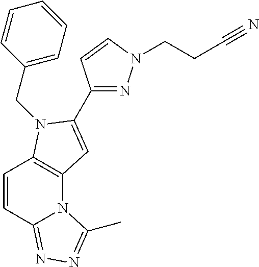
C1=CC2=NN=C(C)N2C2=C1N(CC1=CC=CC=C1)C(C1=NN(CCC#N)C=C1)=C2
